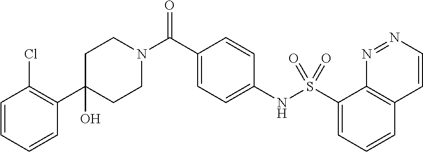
C1CN(C(C2=CC=C(NS(C3=CC=CC4=C3N=NC=C4)(=O)=O)C=C2)=O)CCC1(O)C1=C(Cl)C=CC=C1
